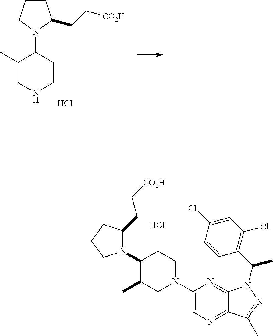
N1(C2C(C)CNCC2)C(CC[CO2H])CCC1.Cl.N1(C2C(C)CN(C3=CN=C4C(=N3)N(C(C3=C(Cl)C=C(Cl)C=C3)C)N=C4C)CC2)C(CC[CO2H])CCC1.Cl
